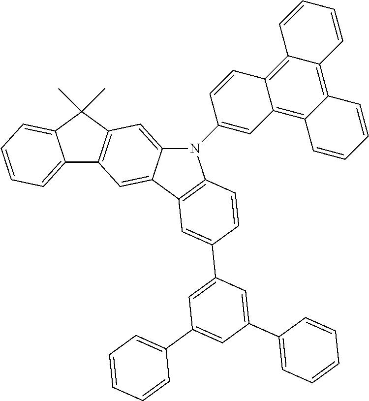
C12=CC=CC=C1C(C)(C)C1=C2C=C2C(=C1)N(C1=CC3=C4C(=C5C(=C3C=C1)C=CC=C5)C=CC=C4)C1=C2C=C(C2=CC(C3=CC=CC=C3)=CC(C3=CC=CC=C3)=C2)C=C1
